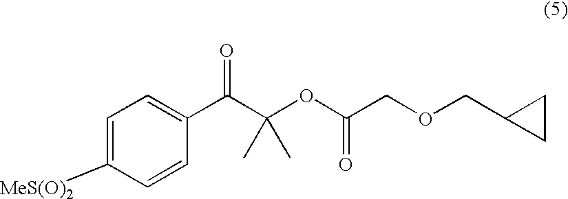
C1=C([MeS(O)2])C=CC(C(C(OC(COCC2CC2)=O)(C)C)=O)=C1
